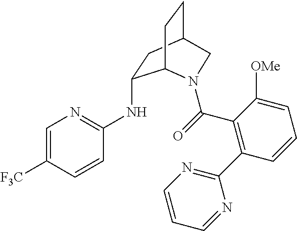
C1=C([F3C])C=CC(NC2CC3CCC2N(C(C2=C(C4=NC=CC=N4)C=CC=C2[OMe])=O)C3)=N1
